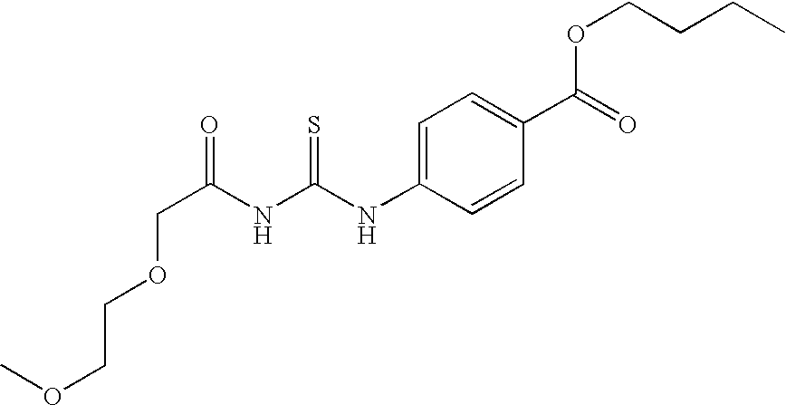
COCCOCC(NC(NC1=CC=C(C(=O)OCCCC)C=C1)=S)=O
